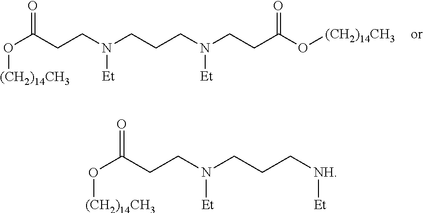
O(C(CCN(CCCN(CCC(O[(CH2)14CH3])=O)[Et])[Et])=O)[(CH2)14CH3].O(C(CCN(CCC[NH][Et])[Et])=O)[(CH2)14CH3]
